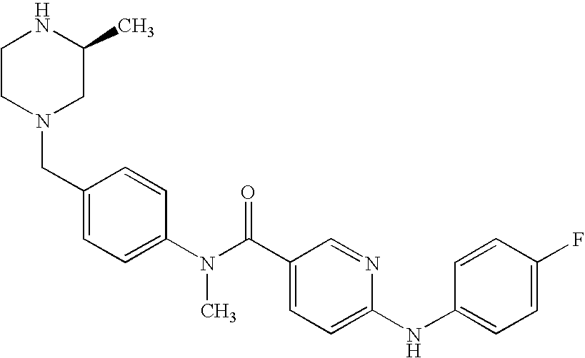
N1CCN(CC2=CC=C(N(C(C3=CC=C(NC4=CC=C(F)C=C4)N=C3)=O)C)C=C2)CC1C
